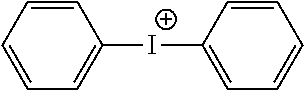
C1=CC=CC=C1[I+]C1=CC=CC=C1
